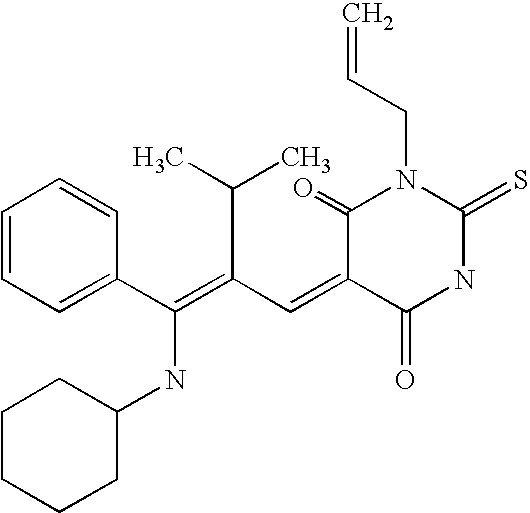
C1=CC=C(C(=C(C=C2C(=O)NC(=S)N(CC=C)C2=O)C(C)C)NC2CCCCC2)C=C1
